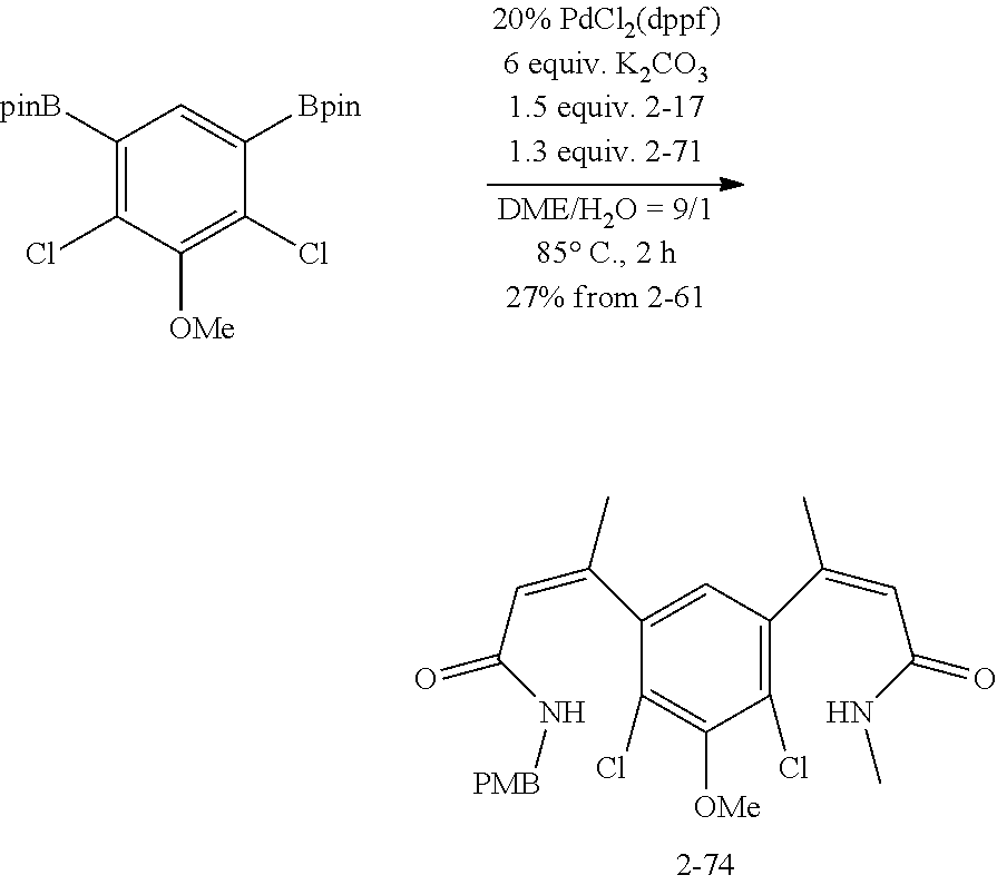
C1(C(=CC(=O)N[PMB])C)=CC(C(=CC(=O)NC)C)=C(Cl)C([OMe])=C1Cl.C1([pinB])=C(Cl)C([OMe])=C(Cl)C([Bpin])=C1
